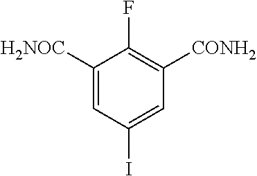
C1([H2NOC])=CC(I)=CC([CONH2])=C1F
